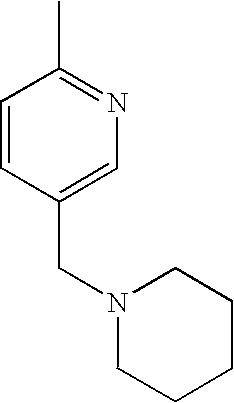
CC1=NC=C(CN2CCCCC2)C=C1
